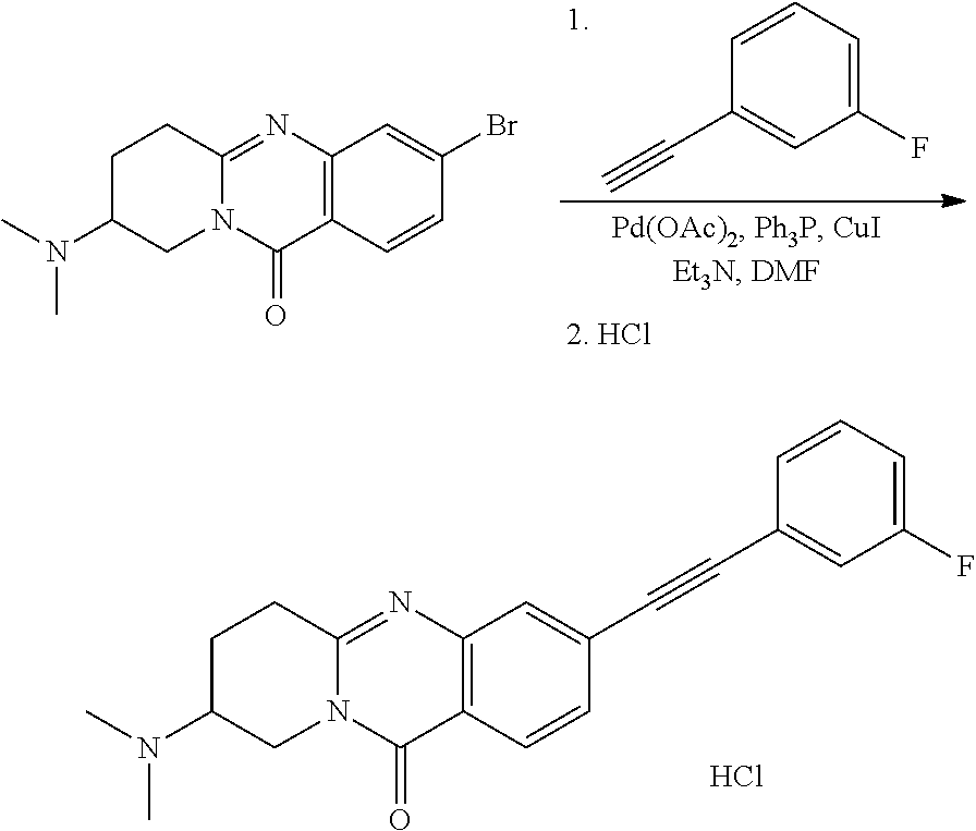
N12C(=NC3=C(C1=O)C=CC(C#CC1=CC(F)=CC=C1)=C3)CCC(N(C)C)C2.Cl.C1C(N(C)C)CN2C(=NC3=C(C2=O)C=CC(Br)=C3)C1.C1(C#C)=CC(F)=CC=C1
